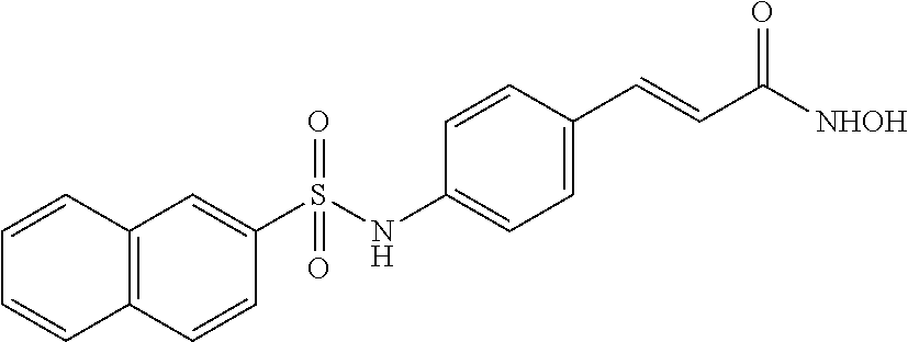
C12=C(C=C(S(NC3=CC=C(C=CC([NHOH])=O)C=C3)(=O)=O)C=C1)C=CC=C2
